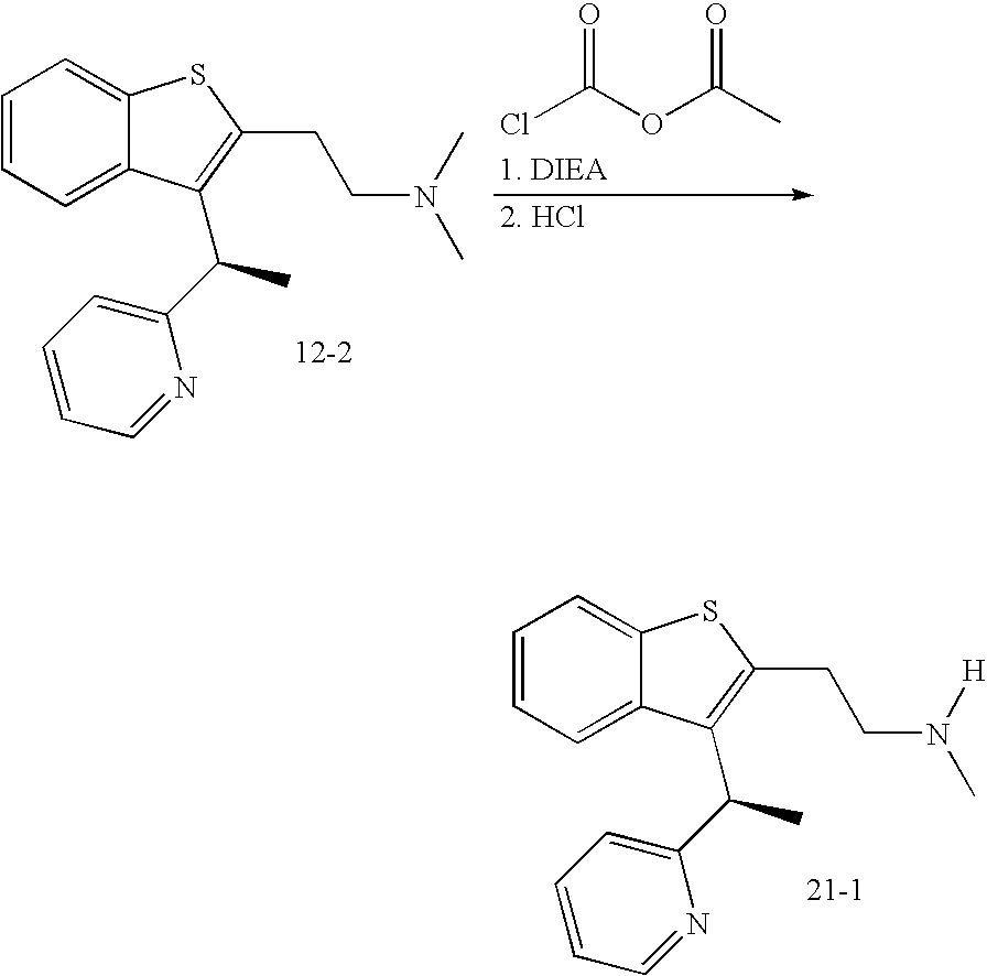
C1=CC=C2C(=C1)SC(CCN(C)C)=C2C(C1=CC=CC=N1)C.ClC(OC(C)=O)=O.C1=CC=C2C(=C1)SC(CCN(C)[H])=C2C(C1=CC=CC=N1)C
